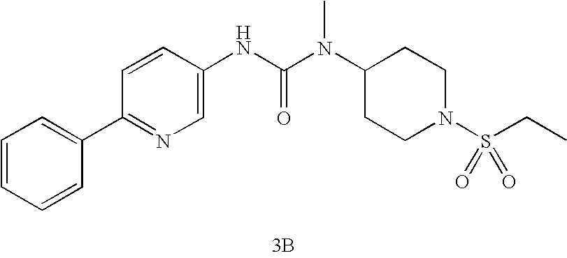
[3B].C1(C2=CC=CC=C2)=NC=C(NC(N(C2CCN(S(=O)(=O)CC)CC2)C)=O)C=C1
